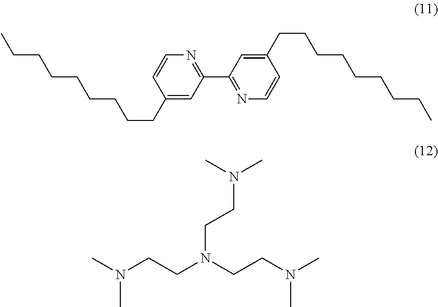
C1(C2=NC=CC(CCCCCCCCC)=C2)=NC=CC(CCCCCCCCC)=C1.CN(C)CCN(CCN(C)C)CCN(C)C
